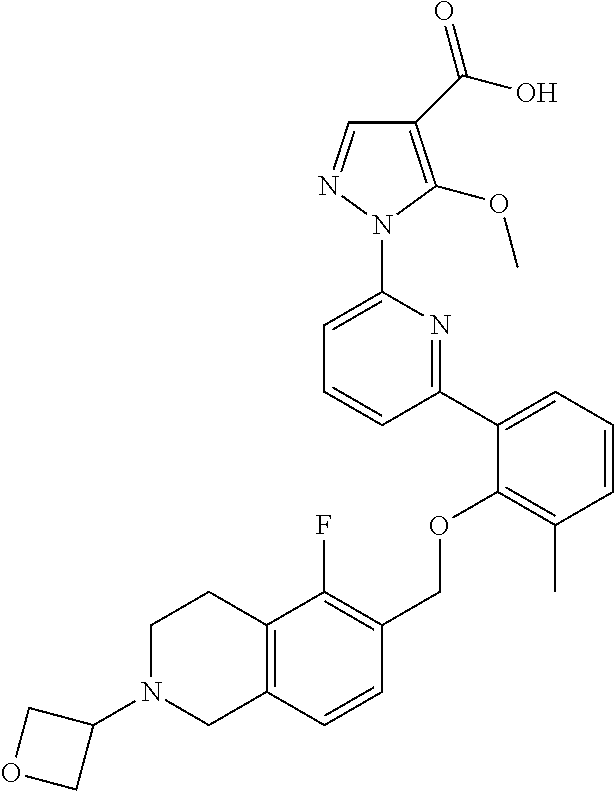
C1(C(O)=O)=C(OC)N(C2=CC=CC(C3=CC=CC(C)=C3OCC3=C(F)C4=C(C=C3)CN(C3COC3)CC4)=N2)N=C1
